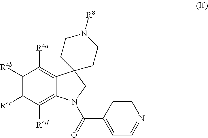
C1([R4b])=C([R4c])C([R4d])=C2C(=C1[R4a])C1(CN2C(C2=CC=NC=C2)=O)CCN([R8])CC1
